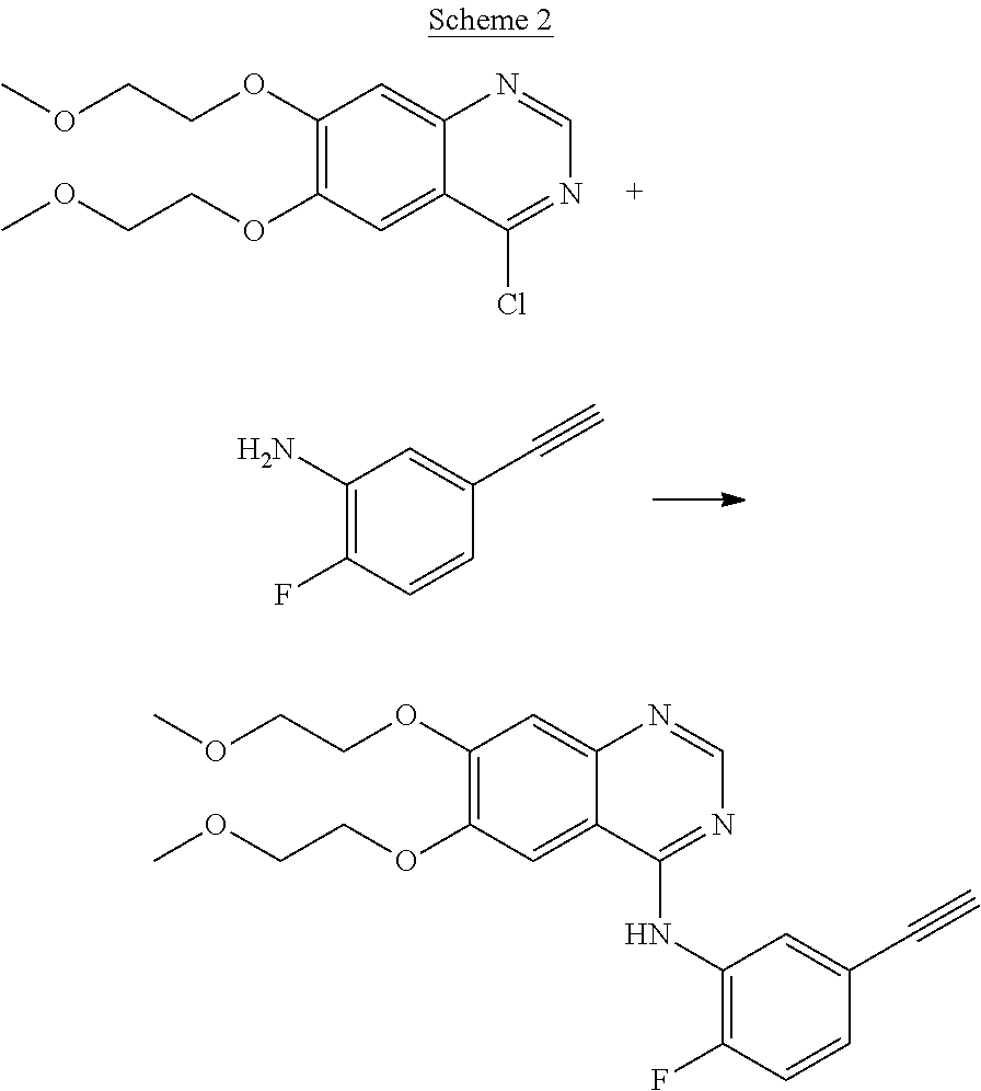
C1(OCCOC)=C(OCCOC)C=C2C(=C1)N=CN=C2Cl.C1(N)=C(F)C=CC(C#C)=C1.C1(OCCOC)=C(OCCOC)C=C2C(=C1)N=CN=C2NC1=C(F)C=CC(C#C)=C1
